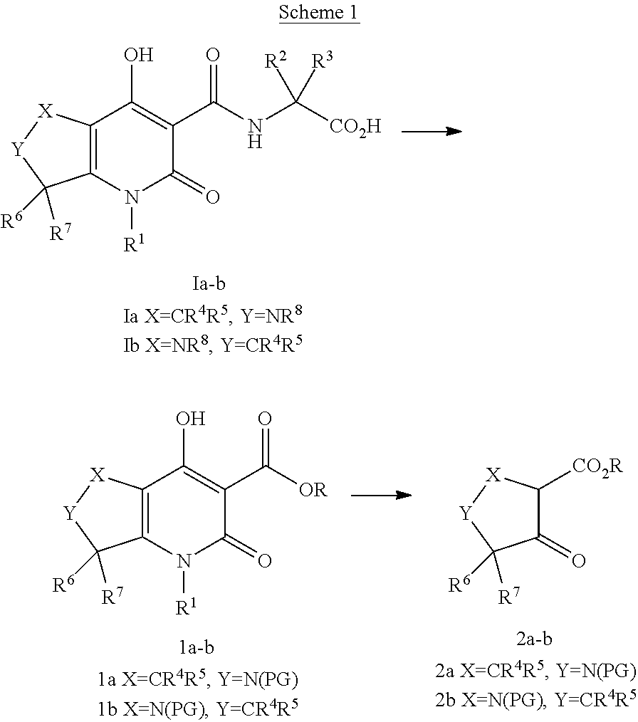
C12=C(N([R1])C(=O)C(C(NC([CO2H])([R2])[R3])=O)=C1O)C([R7])([R6])[Y][X]2.C12=C(N([R1])C(=O)C(C([OR])=O)=C1O)C([R7])([R6])[Y][X]2.C1([CO2R])C(=O)C([R7])([R6])[Y][X]1
